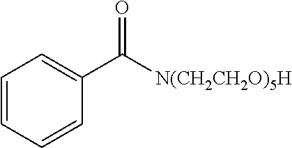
C1=CC=CC(C(=O)[N(CH2CH2O)5H])=C1
